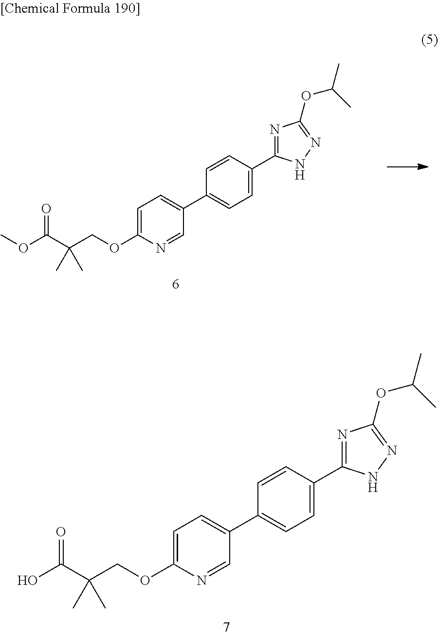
C1=C(OCC(C(O)=O)(C)C)N=CC(C2=CC=C(C3=NC(OC(C)C)=NN3)C=C2)=C1.C1=C(OCC(C(OC)=O)(C)C)N=CC(C2=CC=C(C3=NC(OC(C)C)=NN3)C=C2)=C1
